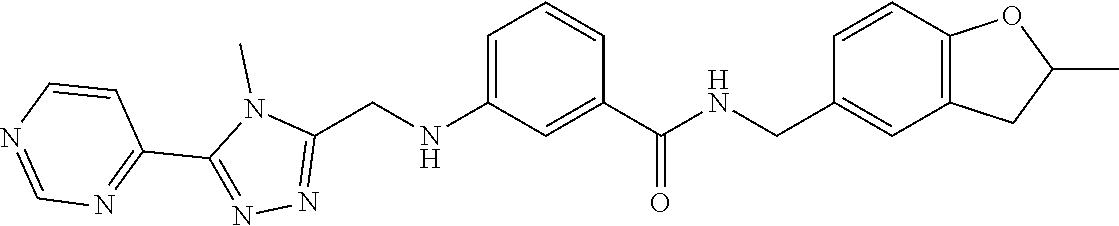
C1(C2=NN=C(CNC3=CC=CC(C(=O)NCC4=CC5=C(C=C4)OC(C)C5)=C3)N2C)=NC=NC=C1
